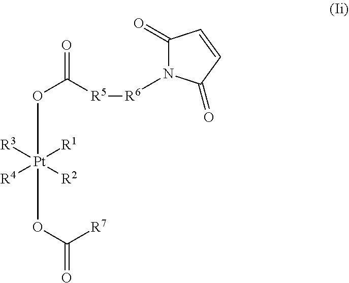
[R4][Pt]([R3])([R1])([R2])(OC([R5][R6]N1C(=O)C=CC1=O)=O)OC(=O)[R7]
